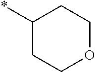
C1COCCC1*
